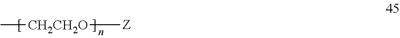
[CH2CH2O](C)[Z]
